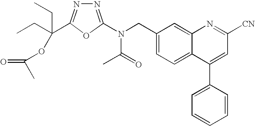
C1(CN(C2=NN=C(C(CC)(CC)OC(=O)C)O2)C(=O)C)=CC=C2C(=C1)N=C([CN])C=C2C1=CC=CC=C1
